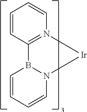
C12=N(C=CC=C1)[Ir]N1B2C=CC=C1
